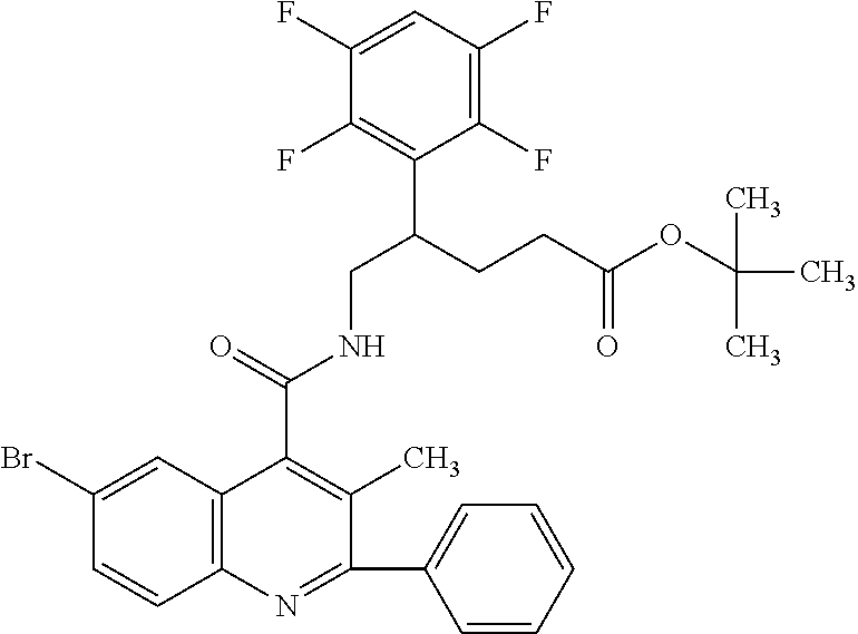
C1(F)=CC(F)=C(F)C(C(CCC(OC(C)(C)C)=O)CNC(C2=C(C)C(C3=CC=CC=C3)=NC3=C2C=C(Br)C=C3)=O)=C1F
